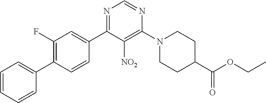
C1(F)=C(C2=CC=CC=C2)C=CC(C2=NC=NC(N3CCC(C(OCC)=O)CC3)=C2[NO2])=C1
